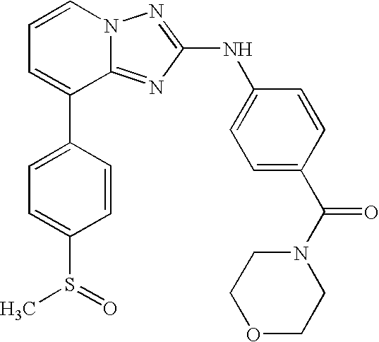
C1=CN2C(=NC(NC3=CC=C(C(N4CCOCC4)=O)C=C3)=N2)C(C2=CC=C(S(=O)C)C=C2)=C1
